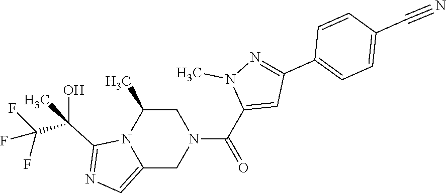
C1C(C)N2C(=CN=C2C(C(F)(F)F)(O)C)CN1C(C1=CC(C2=CC=C(C#N)C=C2)=NN1C)=O
